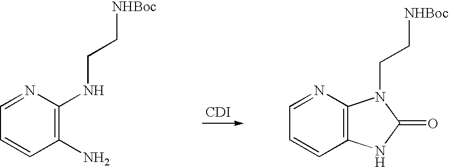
[CDI].C1(N)=C(NCC[NHBoc])N=CC=C1.C12=C(N=CC=C1)N(CC[NHBoc])C(=O)N2
